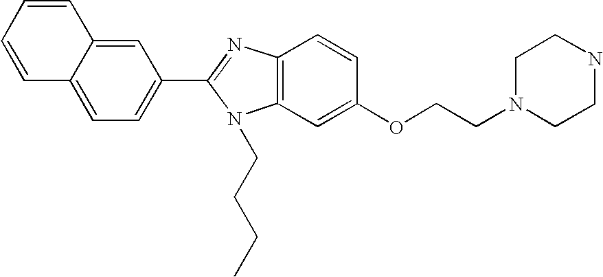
C1=C2C(=CC=C1C1=NC3=C(N1CCCC)C=C(OCCN1CCNCC1)C=C3)C=CC=C2
